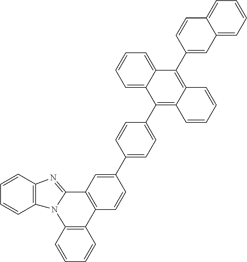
C1=CC2=C(C=C1)N1C(=NC3=C1C=CC=C3)C1=C2C=CC(C2=CC=C(C3=C4C(=C(C5=CC6=CC=CC=C6C=C5)C5=CC=CC=C35)C=CC=C4)C=C2)=C1
